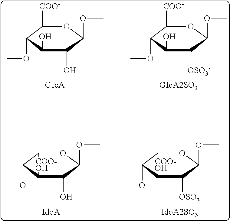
C1(OC)C(O)C(O)C(OC)OC1[COO-].C1(OC)C(O)C([OSO3-])C(OC)OC1[COO-].C1([COO-])C(OC)C(O)C(O)C(OC)O1.C1([COO-])C(OC)C(O)C([OSO3-])C(OC)O1
